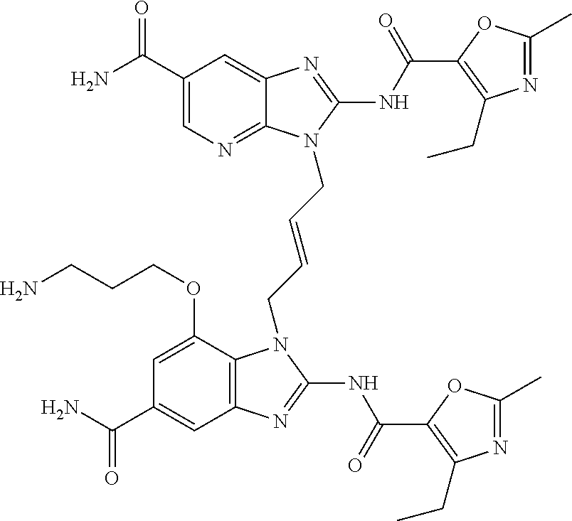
C1(C(N)=O)=CN=C2C(=C1)N=C(NC(=O)C1=C(CC)N=C(C)O1)N2CC=CCN1C2=C(C=C(C(N)=O)C=C2OCCCN)N=C1NC(=O)C1=C(CC)N=C(C)O1
